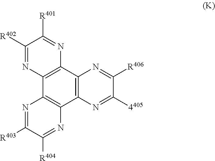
C12=C(C3=C(C4=C1N=C([R403])C([R404])=N4)N=C([4405])C([R406])=N3)N=C([R401])C([R402])=N2
